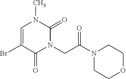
C1=C(Br)C(=O)N(CC(N2CCOCC2)=O)C(=O)N1C
